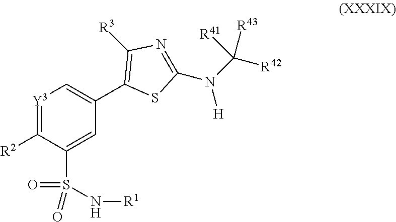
[Y3]1=C([R2])C(S(=O)(=O)N[R1])=CC(C2=C([R3])N=C(N([H])C([R43])([R42])[R41])S2)=C1
